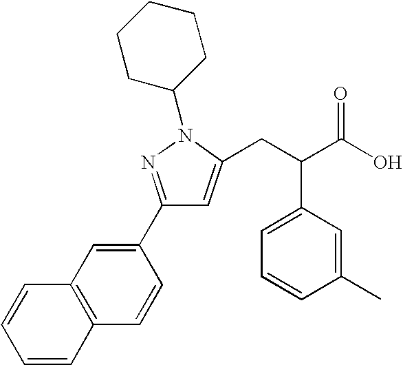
C1(C2=CC3=C(C=C2)C=CC=C3)=NN(C2CCCCC2)C(CC(C(O)=O)C2=CC=CC(C)=C2)=C1
